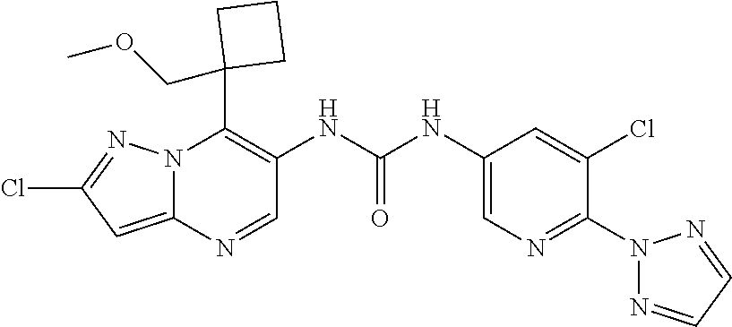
N12C(=CC(Cl)=N1)N=CC(NC(NC1=CN=C(N3N=CC=N3)C(Cl)=C1)=O)=C2C1(COC)CCC1
